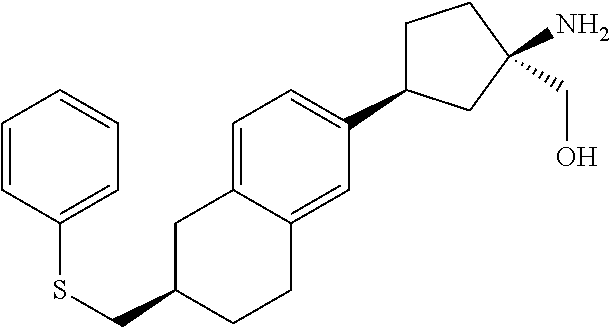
C1=C2C(=CC(C3CCC(CO)(N)C3)=C1)CCC(CSC1=CC=CC=C1)C2
